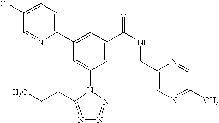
C1(C2=CC(C(NCC3=CN=C(C)C=N3)=O)=CC(N3C(CCC)=NN=N3)=C2)=CC=C(Cl)C=N1
